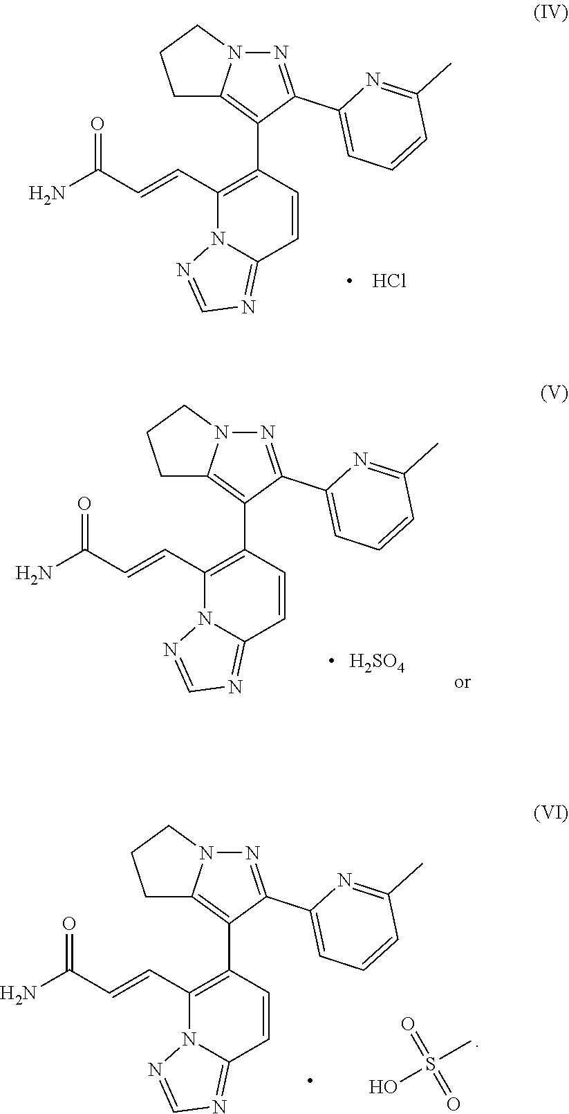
C1(C=CC(N)=O)=C(C2=C3N(N=C2C2=CC=CC(C)=N2)CCC3)C=CC2=NC=NN12.Cl.C1(C=CC(N)=O)=C(C2=C3N(N=C2C2=CC=CC(C)=N2)CCC3)C=CC2=NC=NN12.[H2SO4].C1(C=CC(N)=O)=C(C2=C3N(N=C2C2=CC=CC(C)=N2)CCC3)C=CC2=NC=NN12.OS(C)(=O)=O
